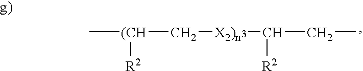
C[(CH](C[X2)n3]C(CC)[R2])[R2]
